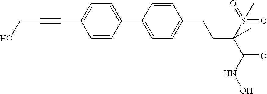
C1(C2=CC=C(C#CCO)C=C2)=CC=C(CCC(C(=O)NO)(S(=O)(=O)C)C)C=C1
